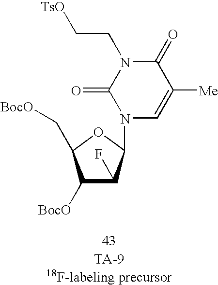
O1C(C[BocO])C([BocO])C(F)C1N1C=C([Me])C(=O)N(CC[TsO])C1=O
